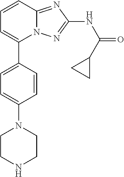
C1(C2=CC=C(N3CCNCC3)C=C2)=CC=CC2=NC(NC(=O)C3CC3)=NN12
